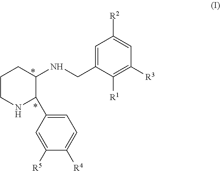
C1=C(CNC2CCCNC2C2=CC=C([R4])C([R5])=C2)C([R1])=C([R3])C=C1[R2]
